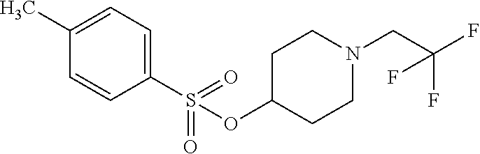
C1(OS(C2=CC=C(C)C=C2)(=O)=O)CCN(CC(F)(F)F)CC1
